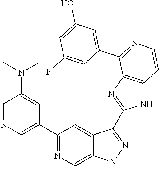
C1(C2=CN=CC(N(C)C)=C2)=NC=C2C(=C1)C(C1=NC3=C(N1)C=CN=C3C1=CC(O)=CC(F)=C1)=NN2
